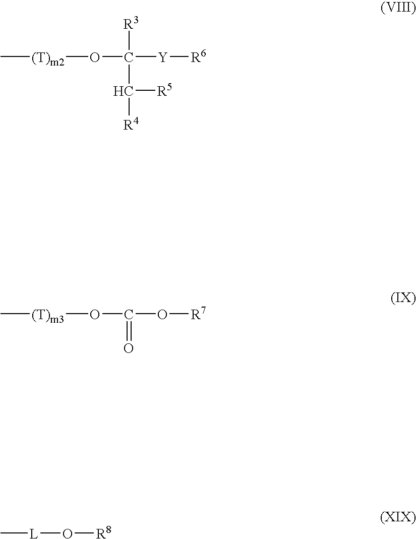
O(C([Y][R6])(C([R5])[R4])[R3])[(T)m2]C.O(C(O[R7])=O)[(T)m3]C.[L](O[R8])C
